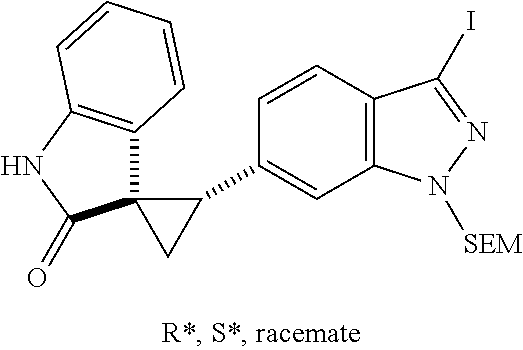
C12(C3=C(NC1=O)C=CC=C3)CC2C1=CC2=C(C=C1)C(I)=NN2[SEM]
